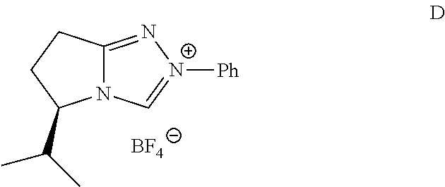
N12C(=N[N+]([Ph])=C1)CCC2C(C)C.[BF4]
